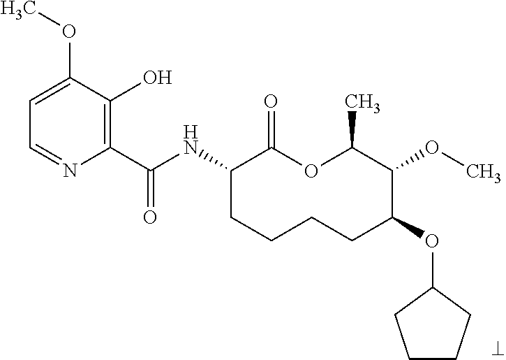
C1(C(NC2CCCCC(OC3CCCC3)C(OC)C(C)OC2=O)=O)=C(O)C(OC)=CC=N1
